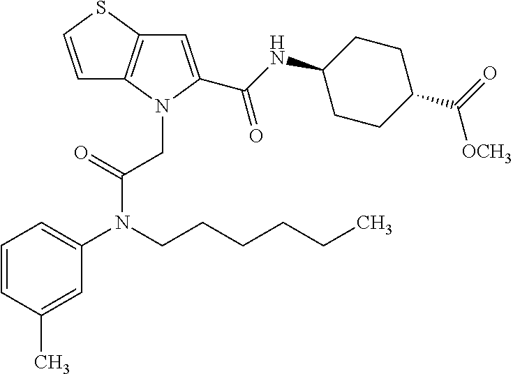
C1=CC(C)=CC(N(CCCCCC)C(CN2C(C(NC3CCC(C([OCH3])=O)CC3)=O)=CC3=C2C=CS3)=O)=C1
